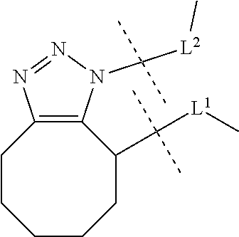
C1CCC(C([L1]C)(C)C)C2=C(CC1)N=NN2C([L2]C)(C)C
